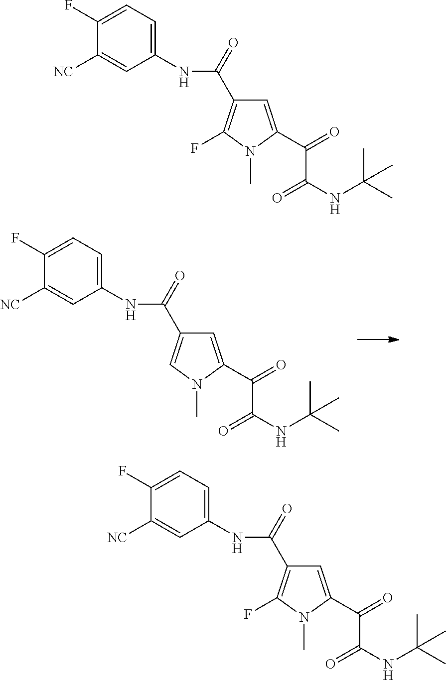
C1=C(C(=O)C(NC(C)(C)C)=O)N(C)C=C1C(=O)NC1=CC=C(F)C([NC])=C1.C1=C(C(=O)C(NC(C)(C)C)=O)N(C)C(F)=C1C(=O)NC1=CC=C(F)C([NC])=C1.C1=C(C(=O)C(NC(C)(C)C)=O)N(C)C(F)=C1C(=O)NC1=CC=C(F)C([NC])=C1
